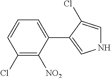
C1(Cl)=C([NO2])C(C2=CNC=C2Cl)=CC=C1
